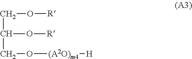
C(O[R])C(O[R])CO[(A2O)m4][H]
